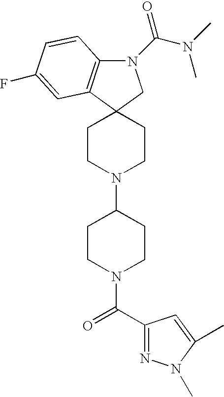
N1(C(=O)N(C)C)C2=C(C3(C1)CCN(C1CCN(C(=O)C4=NN(C)C(C)=C4)CC1)CC3)C=C(F)C=C2
